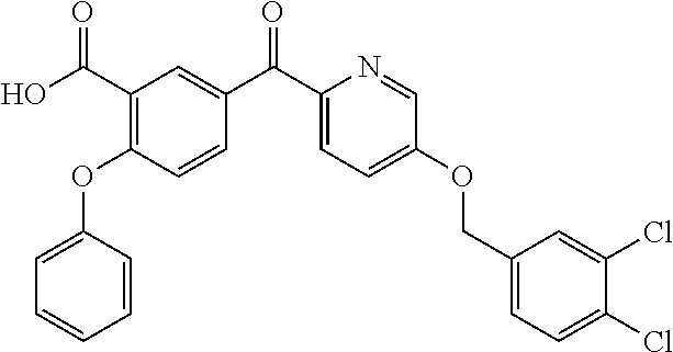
C1=C(OC2=C(C(O)=O)C=C(C(C3=CC=C(OCC4=CC=C(Cl)C(Cl)=C4)C=N3)=O)C=C2)C=CC=C1
